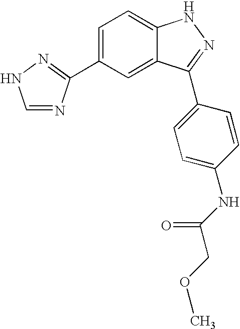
C1=C(C2=NNC=N2)C=C2C(=C1)NN=C2C1=CC=C(NC(COC)=O)C=C1
